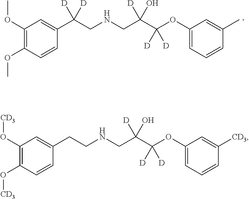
C1(OC)=C(OC)C=CC(C(CNCC(C(OC2=CC=CC(C)=C2)([D])[D])(O)[D])([D])[D])=C1.C1(O[CD3])=C(O[CD3])C=CC(CCNCC(C(OC2=CC=CC([CD3])=C2)([D])[D])(O)[D])=C1
